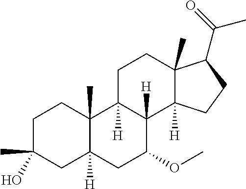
C1C(C)(O)CC2([H])C(C)(C1)C1([H])C([H])(C(OC)C2)C2([H])C(C)(CC1)C(C(=O)C)CC2
